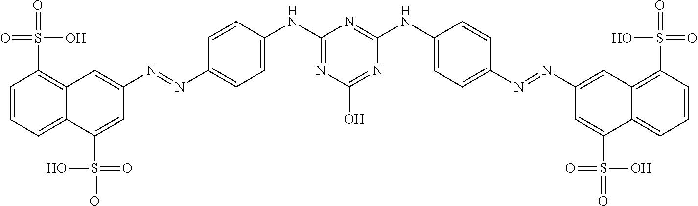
C1=CC=C2C(=C1S(=O)(O)=O)C=C(N=NC1=CC=C(NC3=NC(O)=NC(NC4=CC=C(N=NC5=CC6=C(S(=O)(=O)O)C=CC=C6C(S(=O)(O)=O)=C5)C=C4)=N3)C=C1)C=C2S(=O)(=O)O
